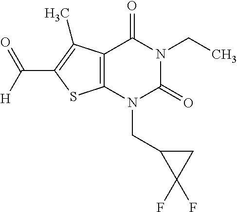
C12=C(N(CC3C(F)(F)C3)C(=O)N(CC)C1=O)SC(C([H])=O)=C2C
